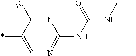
N1=C([F3C])C(*)=CN=C1NC(NCC)=O
